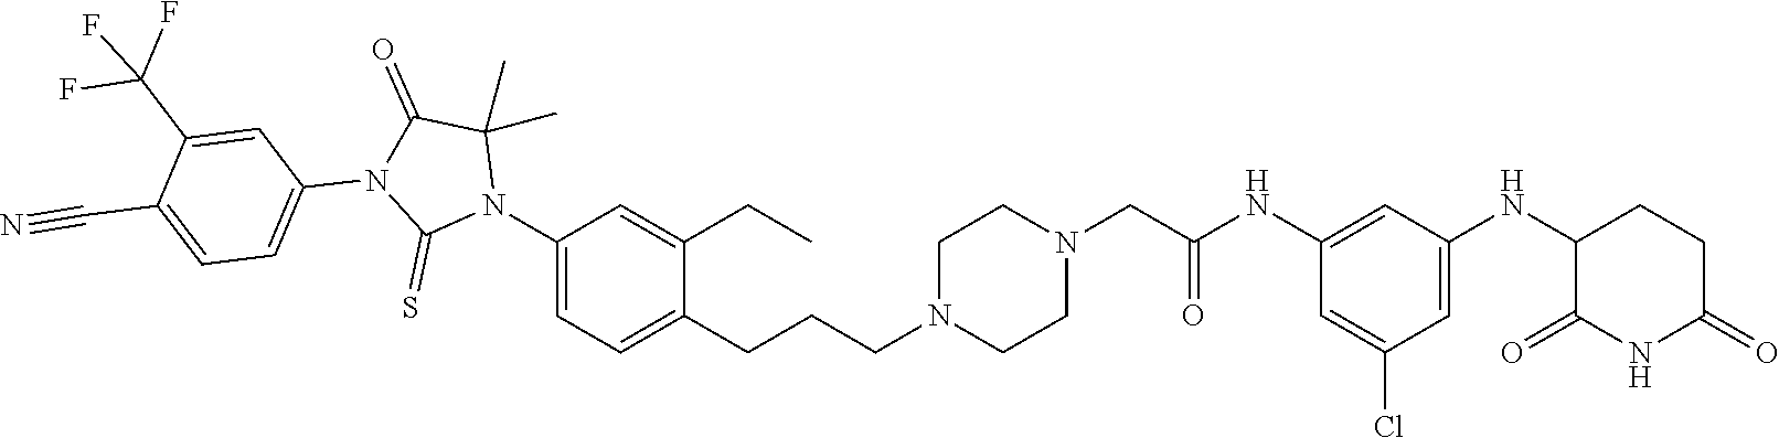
C1=C(Cl)C=C(NC2C(=O)NC(=O)CC2)C=C1NC(CN1CCN(CCCC2=CC=C(N3C(C)(C)C(=O)N(C4=CC=C(C#N)C(C(F)(F)F)=C4)C3=S)C=C2CC)CC1)=O
